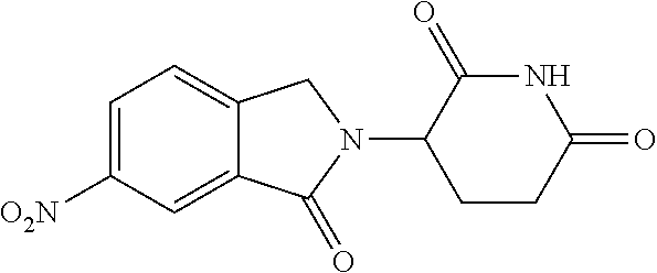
C1=C([O2N])C=C2C(=C1)CN(C1CCC(=O)NC1=O)C2=O
